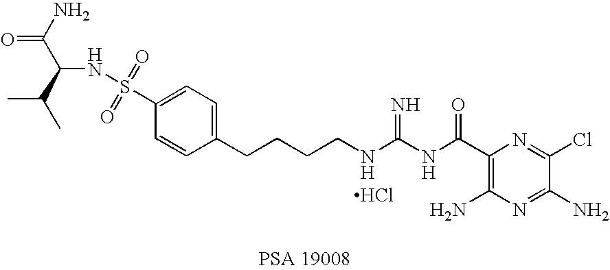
NC(C(C(C)C)NS(=O)(=O)C1=CC=C(CCCCNC(NC(C2=C(N)N=C(N)C(Cl)=N2)=O)=N)C=C1)=O.Cl
